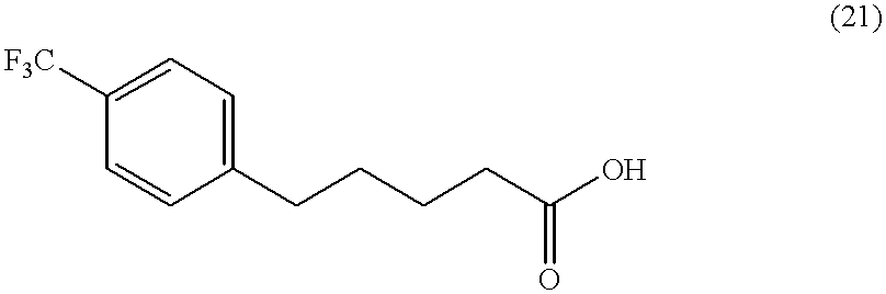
C1=C([F3C])C=CC(CCCCC(O)=O)=C1
